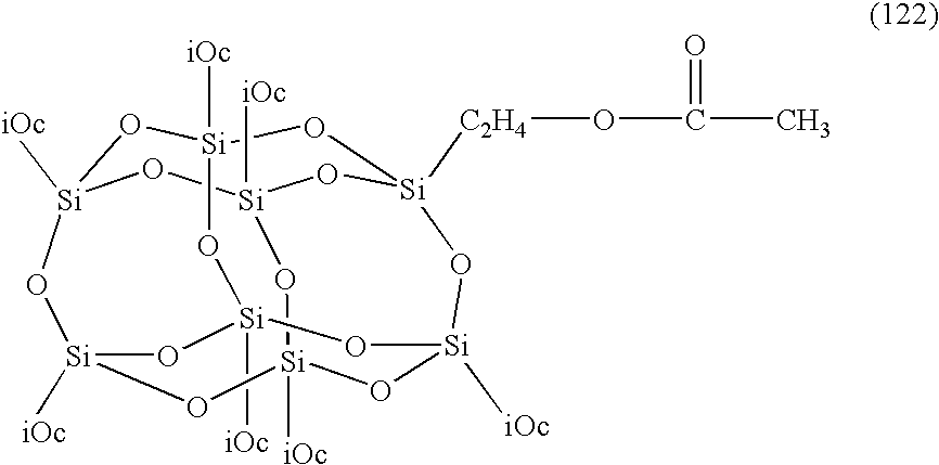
[Si]12([iOc])O[Si]3([iOc])O[Si]4([C2H4]OC(C)=O)O[Si]([iOc])(O1)O[Si]1([iOc])O[Si]([iOc])(O[Si]([iOc])(O3)O[Si]([iOc])(O1)O2)O4
